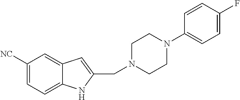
C1([NC])=CC=C2C(=C1)C=C(CN1CCN(C3=CC=C(F)C=C3)CC1)N2
